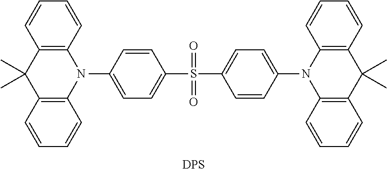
C12=C(C=CC=C1)N(C1=CC=C(S(C3=CC=C(N4C5=C(C=CC=C5)C(C)(C)C5=C4C=CC=C5)C=C3)(=O)=O)C=C1)C1=C(C2(C)C)C=CC=C1.[DPS]
